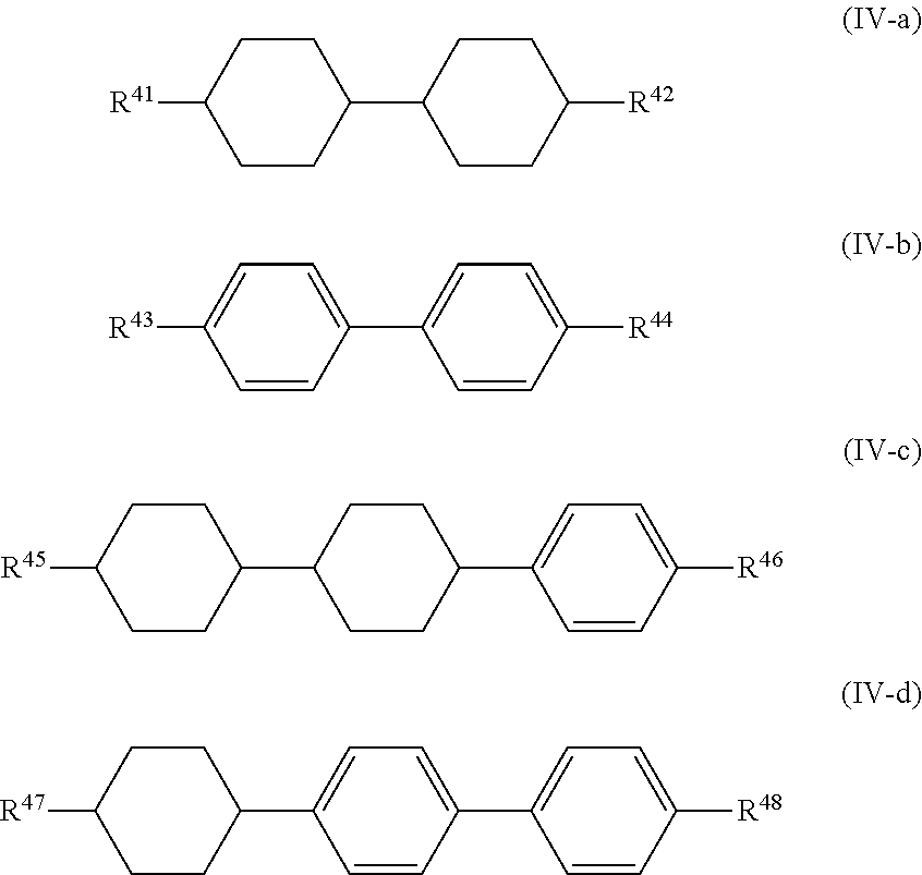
C1([R41])CCC(C2CCC([R42])CC2)CC1.C1([R43])=CC=C(C2=CC=C([R44])C=C2)C=C1.C1([R45])CCC(C2CCC(C3=CC=C([R46])C=C3)CC2)CC1.C1([R47])CCC(C2=CC=C(C3=CC=C([R48])C=C3)C=C2)CC1
